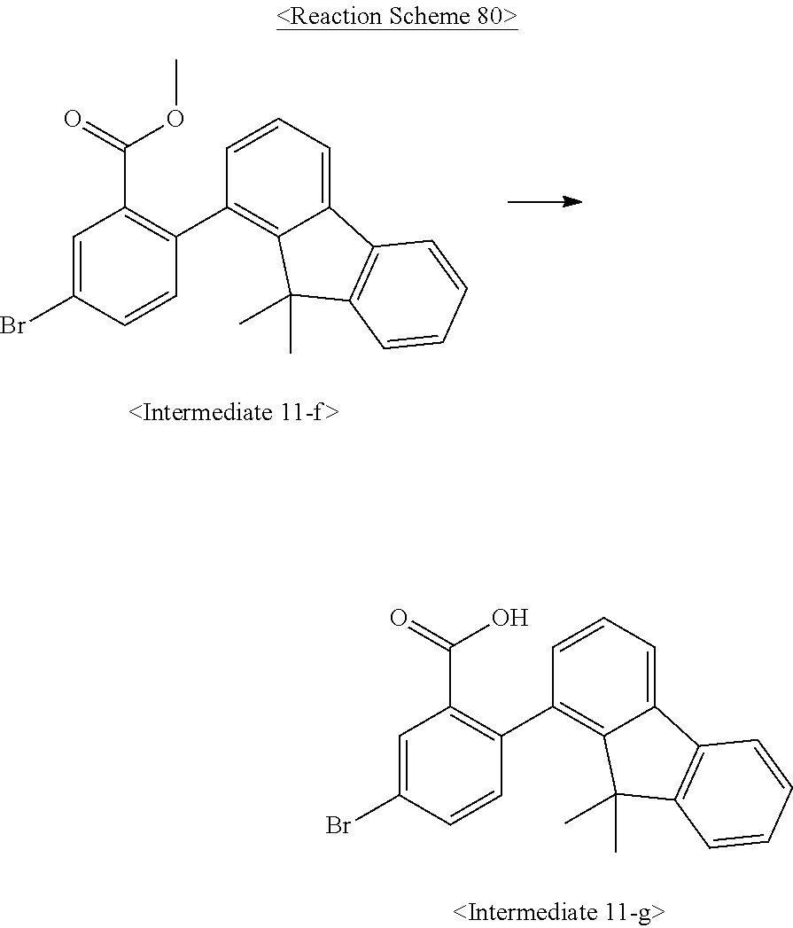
C1=C(Br)C=CC(C2=C3C(=CC=C2)C2=C(C3(C)C)C=CC=C2)=C1C(=O)OC.C1=C(Br)C=CC(C2=C3C(=CC=C2)C2=C(C3(C)C)C=CC=C2)=C1C(=O)O
